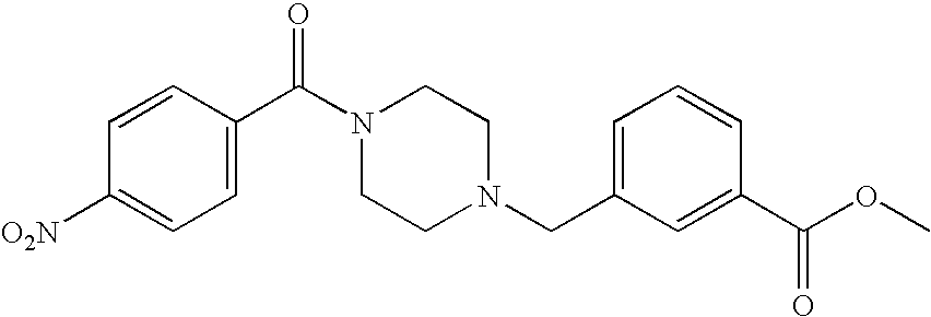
C1=C(C(N2CCN(CC3=CC=CC(C(OC)=O)=C3)CC2)=O)C=CC([O2N])=C1
